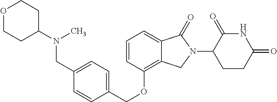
C(OC1=C2C(=CC=C1)C(=O)N(C1C(=O)NC(=O)CC1)C2)C1=CC=C(CN(C2CCOCC2)C)C=C1
